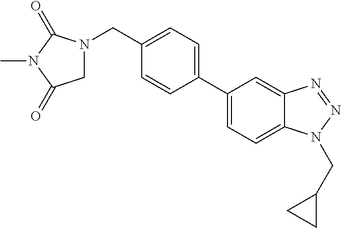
C1(CN2CC(=O)N(C)C2=O)=CC=C(C2=CC=C3C(=C2)N=NN3CC2CC2)C=C1
